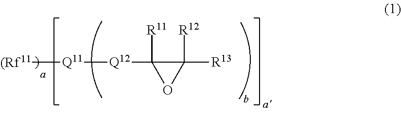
C1([R12])([R13])C([R11])([Q12][Q11][(Rf11])O1
